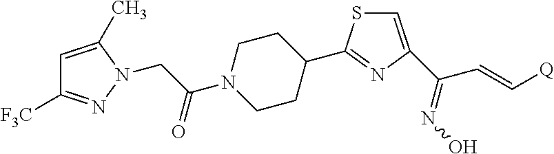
C1=C(C)N(CC(N2CCC(C3=NC(C(C=C[Q])=NO)=CS3)CC2)=O)N=C1[F3C]
